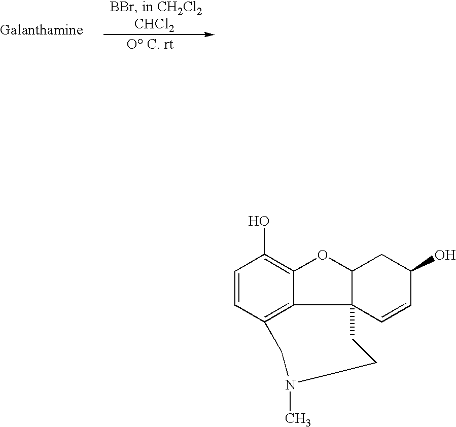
C1(O)=C2C3=C(C=C1)CN(C)CCC31C(O2)CC(O)C=C1
